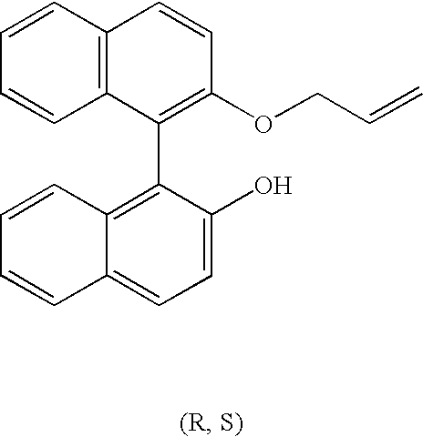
C1=CC2=C(C=C1)C(C1=C3C(=CC=C1O)C=CC=C3)=C(OCC=C)C=C2
